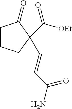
C1CCC(C(=O)[OEt])(C=CC(=O)N)C1=O
